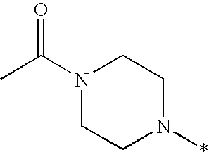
CC(N1CCN(*)CC1)=O
